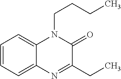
C1=CC=C2C(=C1)N(CCCC)C(=O)C(CC)=N2
